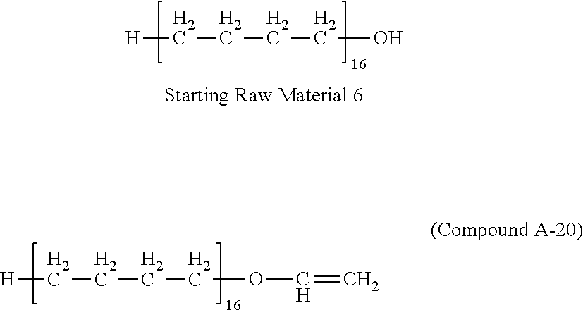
[H]CCCCOC=C.[H]CCCCO
